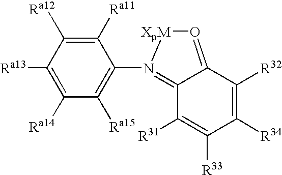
C1([Ra13])=C([Ra14])C([Ra15])=C(N2=C3C([R31])=C([R33])C([R34])=C([R32])C3=O[XpM]2)C([Ra11])=C1[Ra12]
